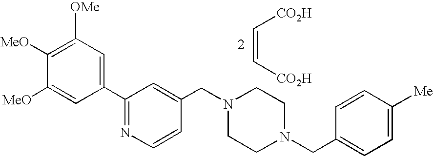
C(=C[CO2H])[CO2H].C1(C2=NC=CC(CN3CCN(CC4=CC=C([Me])C=C4)CC3)=C2)=CC([OMe])=C([MeO])C([MeO])=C1
